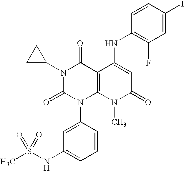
N1(C2CC2)C(=O)N(C2=CC(NS(C)(=O)=O)=CC=C2)C2=C(C1=O)C(NC1=C(F)C=C(I)C=C1)=CC(=O)N2C
